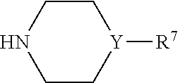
C1CNCC[Y]1[R7]
